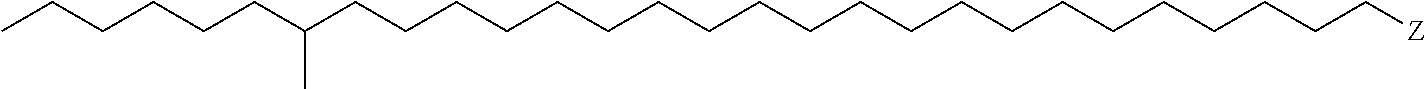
C(CCCCCCCCCCCCCCCCCCC[Z])CC(CCCCCC)C
